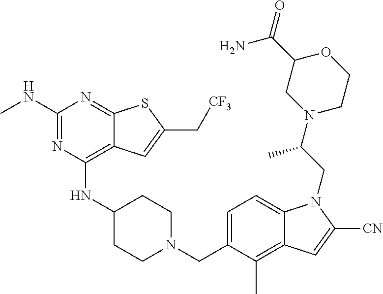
C1=C(CN2CCC(NC3=C4C(=NC(NC)=N3)SC(C[CF3])=C4)CC2)C(C)=C2C(=C1)N(CC(N1CCOC(C(N)=O)C1)C)C([CN])=C2
